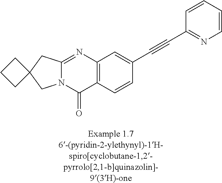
N12C(=NC3=C(C1=O)C=CC(C#CC1=NC=CC=C1)=C3)CC1(C2)CCC1
